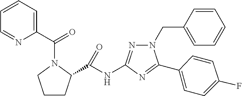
N1(CC2=CC=CC=C2)N=C(NC(=O)C2CCCN2C(C2=CC=CC=N2)=O)N=C1C1=CC=C(F)C=C1
